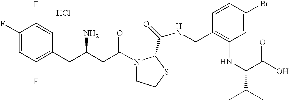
Cl.C1(F)=CC(F)=C(CC(CC(=O)N2CCSC2C(=O)NCC2=C(NC(C(C)C)C(O)=O)C=C(Br)C=C2)N)C=C1F
